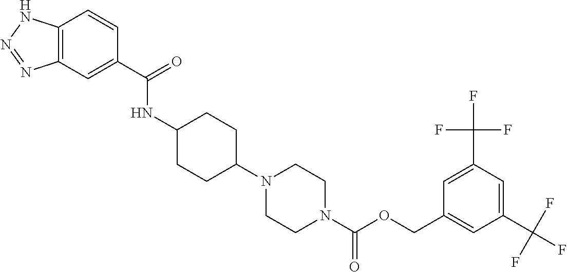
C12=C(C=C(C(=O)NC3CCC(N4CCN(C(OCC5=CC(C(F)(F)F)=CC(C(F)(F)F)=C5)=O)CC4)CC3)C=C1)N=NN2
